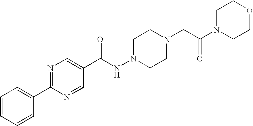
N1=C(C2=CC=CC=C2)N=CC(C(NN2CCN(CC(N3CCOCC3)=O)CC2)=O)=C1
